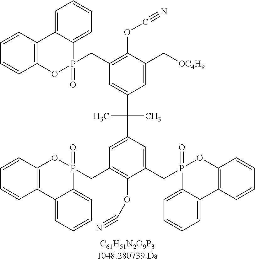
C1=CC2=C(C=C1)OP(CC1=C(OC#N)C(C[OC4H9])=CC(C(C)(C)C3=CC(CP4(=O)OC5=C(C=CC=C5)C5=CC=CC=C45)=C(OC#N)C(CP4(=O)OC5=C(C=CC=C5)C5=CC=CC=C45)=C3)=C1)(=O)C1=CC=CC=C21
